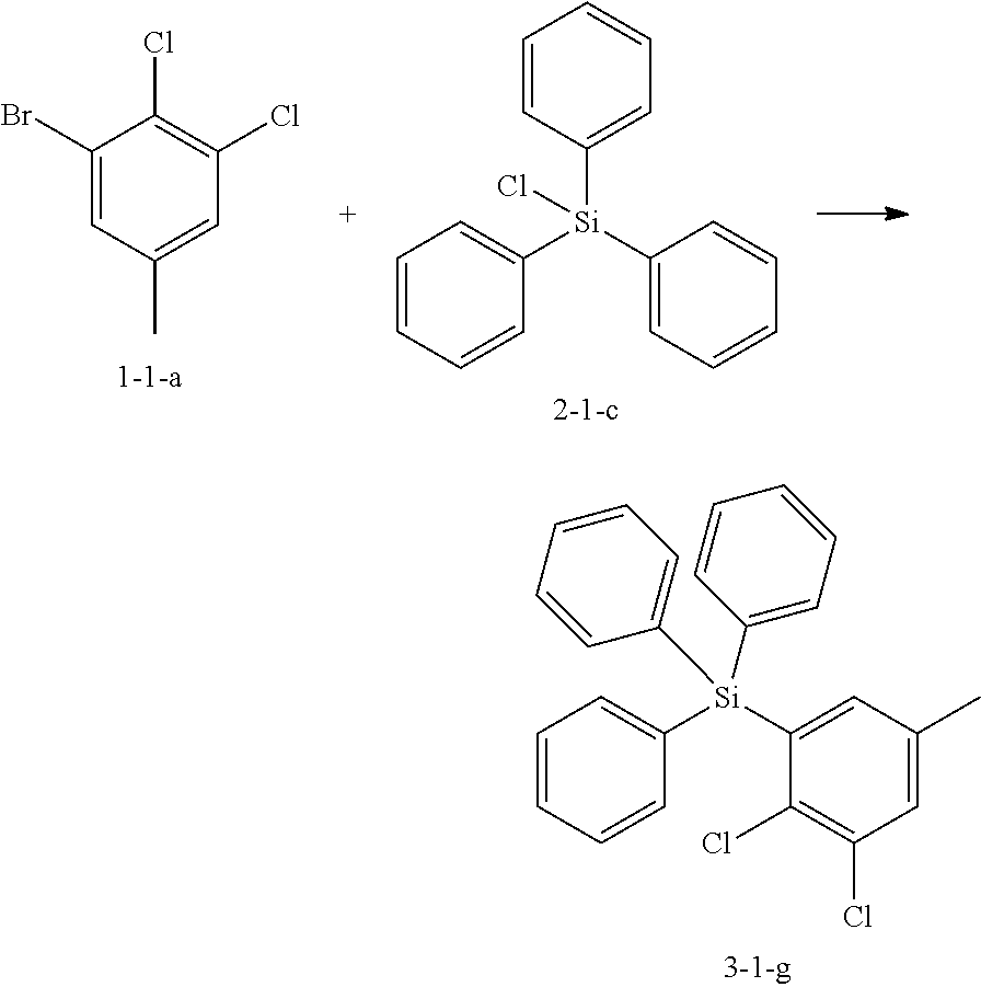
C1=C([Si](C2=CC(C)=CC(Cl)=C2Cl)(C2=CC=CC=C2)C2=CC=CC=C2)C=CC=C1.ClC1=C(Cl)C=C(C)C=C1Br.C1=C([Si](C2=CC=CC=C2)(C2=CC=CC=C2)Cl)C=CC=C1
